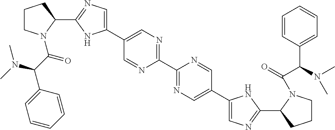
C1(C2=NC=C(C3=CN=C(C4CCCN4C(C(C4=CC=CC=C4)N(C)C)=O)N3)C=N2)=NC=C(C2=CN=C(C3CCCN3C(C(C3=CC=CC=C3)N(C)C)=O)N2)C=N1
